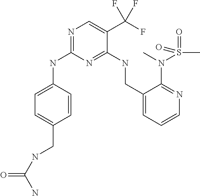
C1=C(CNC(=O)N)C=CC(NC2=NC=C(C(F)(F)F)C(NCC3=CC=CN=C3N(S(C)(=O)=O)C)=N2)=C1
